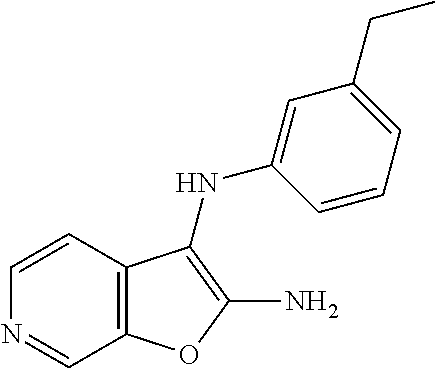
C12=C(C=CN=C1)C(NC1=CC(CC)=CC=C1)=C(N)O2
